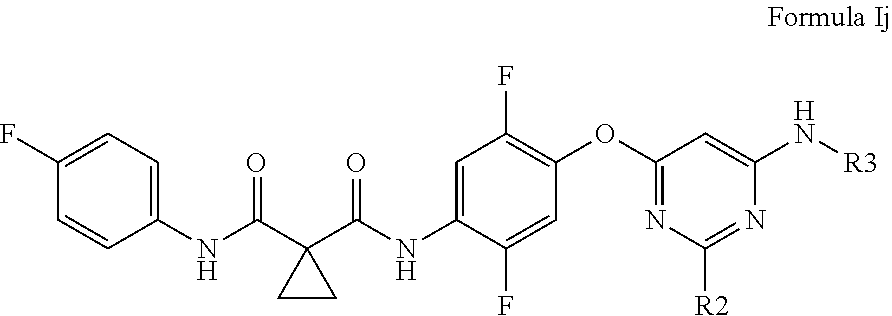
C1(NC(C2(C(NC3=CC(F)=C(OC4=NC([R2])=NC(N[R3])=C4)C=C3F)=O)CC2)=O)=CC=C(F)C=C1
